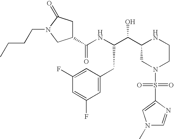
C1(C(NC(C(C2CN(S(=O)(=O)C3=CN(C)C=N3)CCN2)O)CC2=CC(F)=CC(F)=C2)=O)CC(=O)N(CCCC)C1
